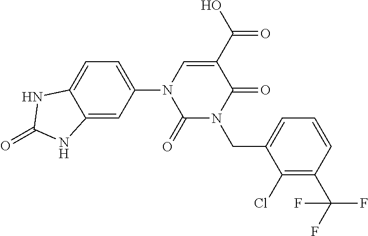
C12=CC(N3C(=O)N(CC4=CC=CC(C(F)(F)F)=C4Cl)C(=O)C(C(O)=O)=C3)=CC=C1NC(=O)N2
